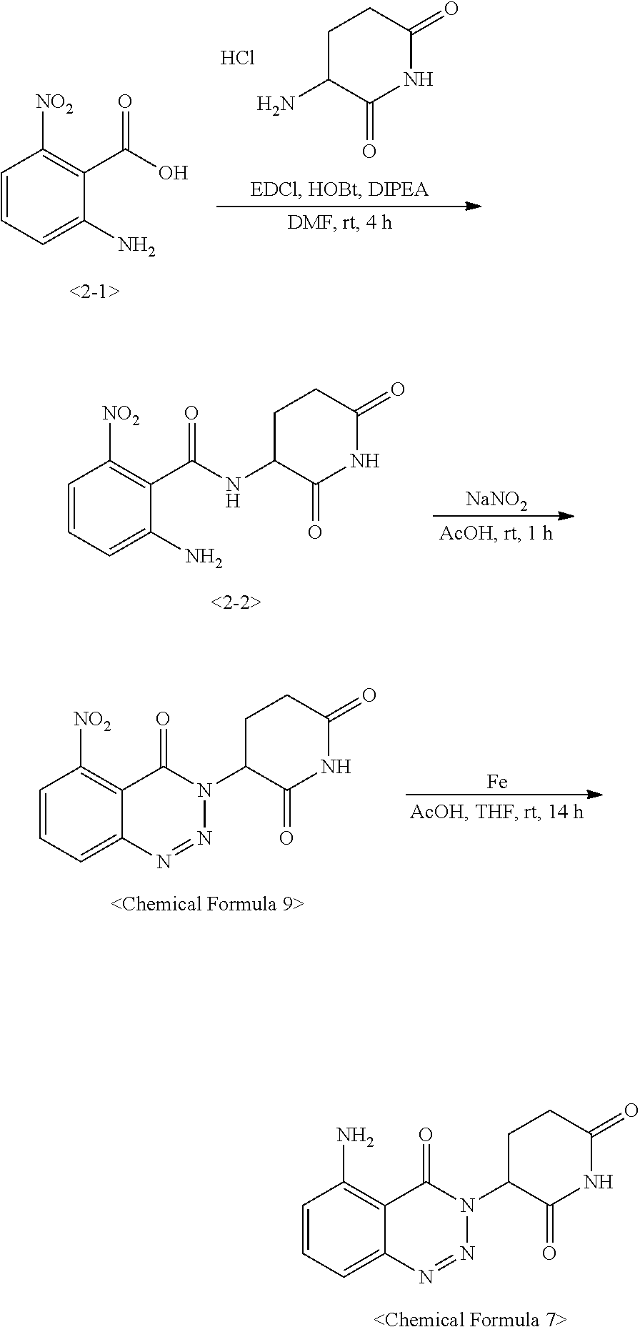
C1=CC=C2C(=C1N)C(=O)N(C1C(=O)NC(=O)CC1)N=N2.C1=CC=C(N)C(C(O)=O)=C1[NO2].C1C(N)C(=O)NC(=O)C1.Cl.C1=CC=C(N)C(C(NC2C(=O)NC(=O)CC2)=O)=C1[NO2].[NaNO2].C1=CC=C2C(=C1[NO2])C(=O)N(C1C(=O)NC(=O)CC1)N=N2.[Fe]
